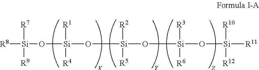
[R8][Si]([R7])([R9])O[Si](O[Si](O[Si](O[Si]([R11])([R10])[R12])([R3])[R6])([R2])[R5])([R1])[R4]
